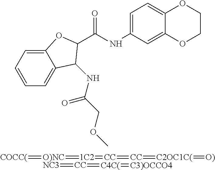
C12=CC=CC=C1C(NC(COC)=O)C(C(NC1=CC=C3C(=C1)OCCO3)=O)O2.[COCC(]=[O)NC]=[1C2]=[CC]=[CC]=[C2OC1C(]=[O)].[NC3]=[CC]=[C4C(]=[C3)OCCO4]
